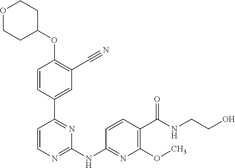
O(C1=C(C#N)C=C(C2=NC(NC3=NC(OC)=C(C(NCCO)=O)C=C3)=NC=C2)C=C1)C1CCOCC1
